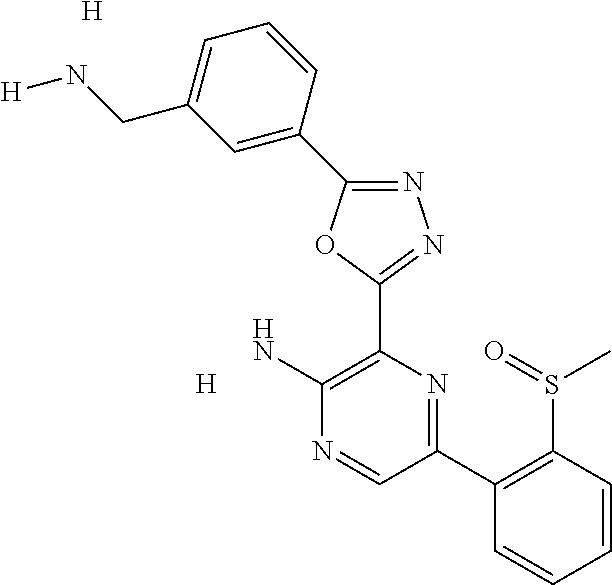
[H].N1=C(C2=CC(CN[H])=CC=C2)OC(C2=C(N)N=CC(C3=C(S(C)=O)C=CC=C3)=N2)=N1.[H]
